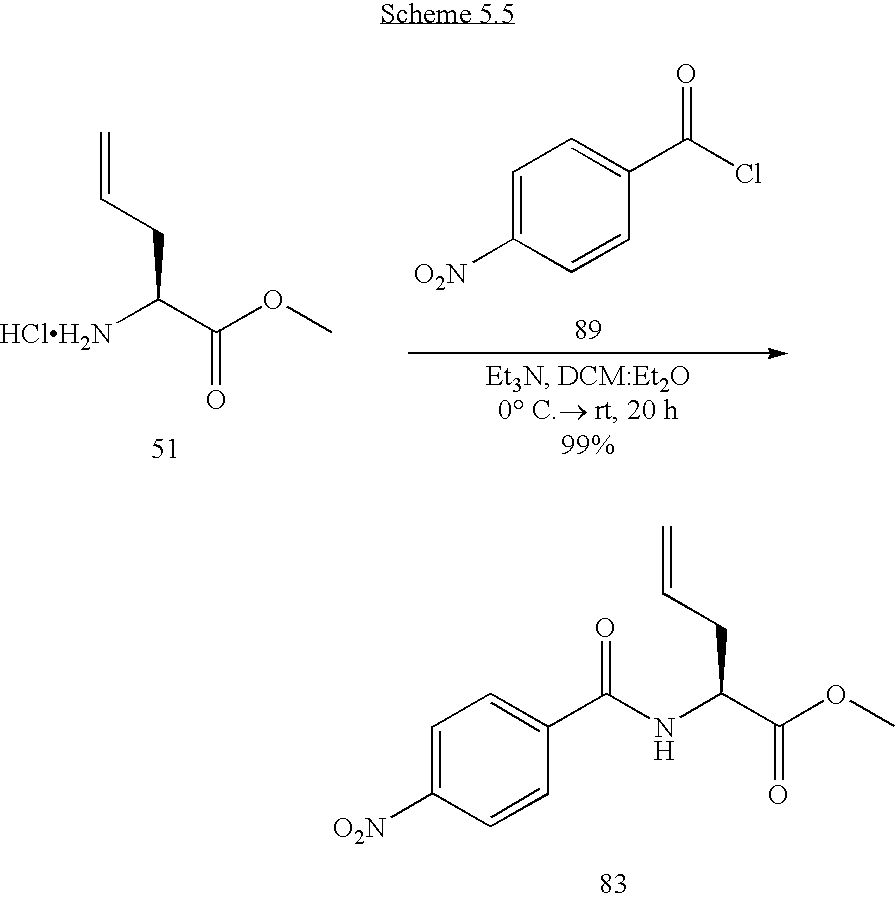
C1=C([O2N])C=CC(C(Cl)=O)=C1.[HClH2N]C(C(OC)=O)CC=C.C1=C([O2N])C=CC(C(=O)NC(C(OC)=O)CC=C)=C1
